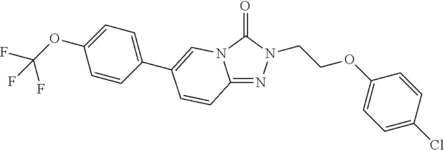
C12=NN(CCOC3=CC=C(Cl)C=C3)C(=O)N1C=C(C1=CC=C(OC(F)(F)F)C=C1)C=C2
